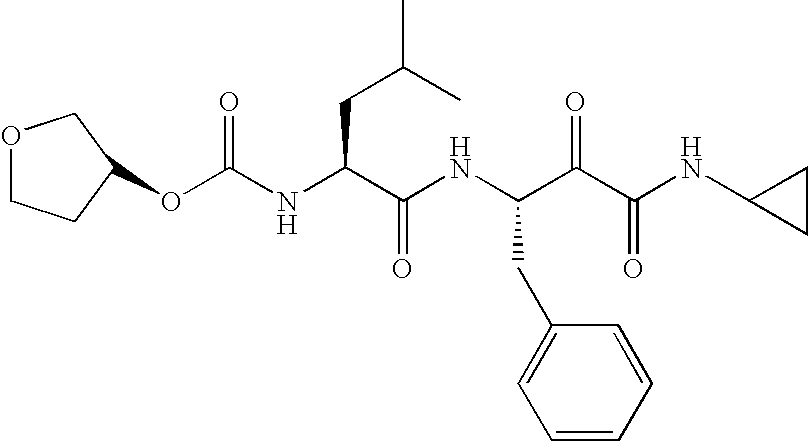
O(C(NC(C(NC(C(C(NC1CC1)=O)=O)CC1=CC=CC=C1)=O)CC(C)C)=O)C1CCOC1
